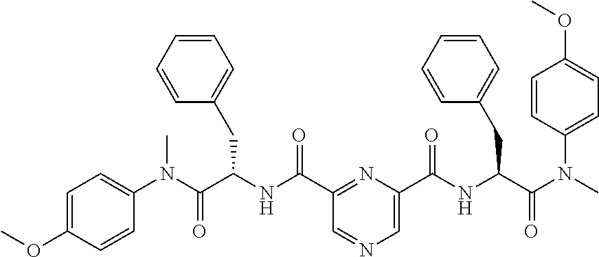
N1=C(C(NC(C(N(C2=CC=C(OC)C=C2)C)=O)CC2=CC=CC=C2)=O)C=NC=C1C(=O)NC(C(=O)N(C1=CC=C(OC)C=C1)C)CC1=CC=CC=C1
